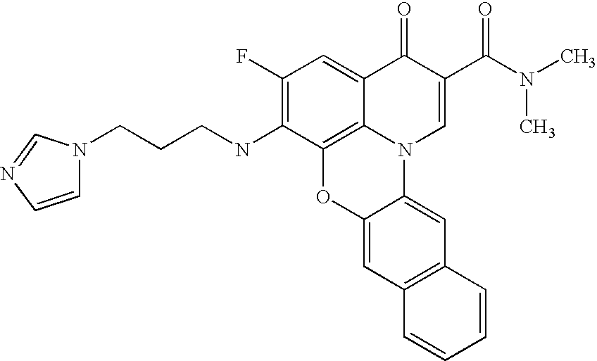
C1(F)=C(NCCCN2C=CN=C2)C2=C3C(=C1)C(=O)C(C(N(C)C)=O)=CN3C1=CC3=C(C=C1O2)C=CC=C3
